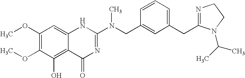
C1(OC)=C(OC)C(O)=C2C(=C1)NC(N(CC1=CC(CC3=NCCN3C(C)C)=CC=C1)C)=NC2=O
